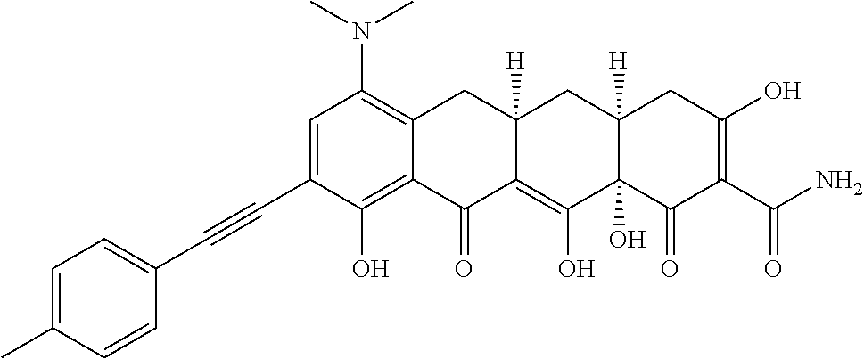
C1=C(C#CC2=CC=C(C)C=C2)C(O)=C2C(=C1N(C)C)CC1([H])C(=C(O)C3(O)C([H])(C1)CC(O)=C(C(N)=O)C3=O)C2=O
